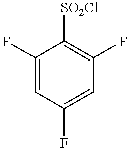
C1(F)=CC(F)=CC(F)=C1[SO2Cl]
